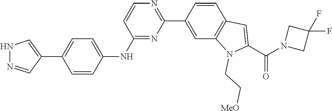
N1=C(NC2=CC=C(C3=CNN=C3)C=C2)C=CN=C1C1=CC2=C(C=C1)C=C(C(=O)N1CC(F)(F)C1)N2CC[MeO]
